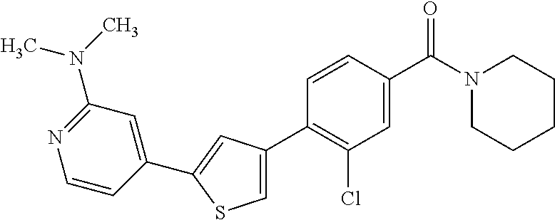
C1(C2=C(Cl)C=C(C(N3CCCCC3)=O)C=C2)=CSC(C2=CC(N(C)C)=NC=C2)=C1
